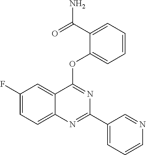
C1(F)=CC=C2C(=C1)C(OC1=CC=CC=C1C(=O)N)=NC(C1=CC=CN=C1)=N2
